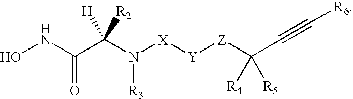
ONC(=O)C(N([R3])[X][Y][Z]C([R4])([R5])C#C[R6])([H])[R2]
